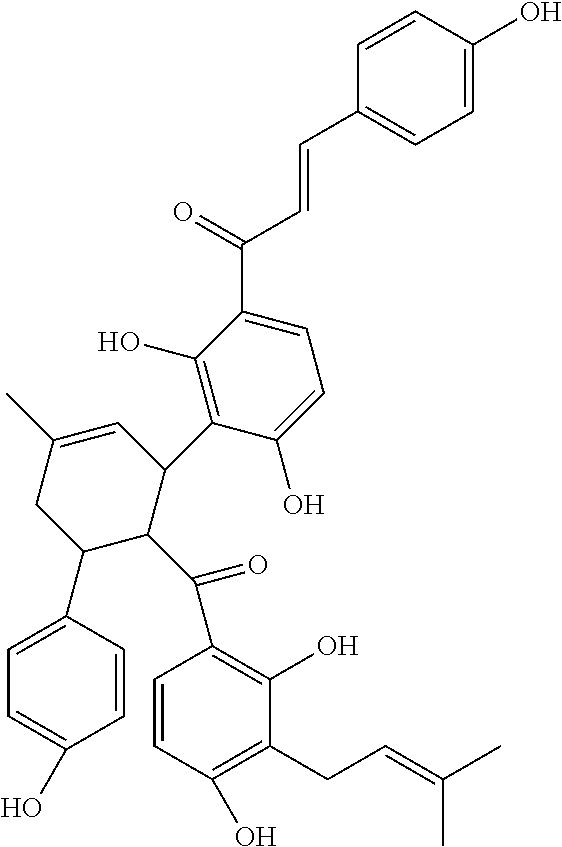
C1=C(C)CC(C2=CC=C(O)C=C2)C(C(C2=C(O)C(CC=C(C)C)=C(O)C=C2)=O)C1C1=C(O)C(C(=O)C=CC2=CC=C(O)C=C2)=CC=C1O
